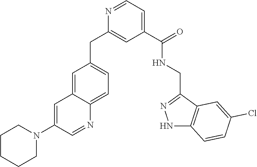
N1=CC=C(C(=O)NCC2=NNC3=C2C=C(Cl)C=C3)C=C1CC1=CC=C2C(=C1)C=C(N1CCCCC1)C=N2
